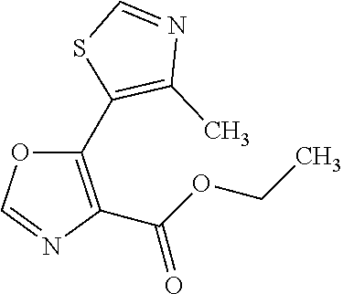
C1(C2=C(C)N=CS2)=C(C(OCC)=O)N=CO1
